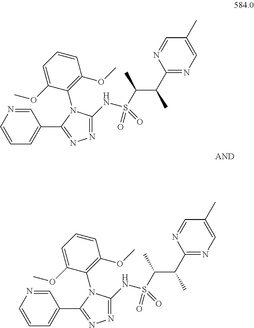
C1(N2C(NS(C(C(C3=NC=C(C)C=N3)C)C)(=O)=O)=NN=C2C2=CC=CN=C2)=C(OC)C=CC=C1OC.C1(N2C(NS(C(C(C3=NC=C(C)C=N3)C)C)(=O)=O)=NN=C2C2=CC=CN=C2)=C(OC)C=CC=C1OC
